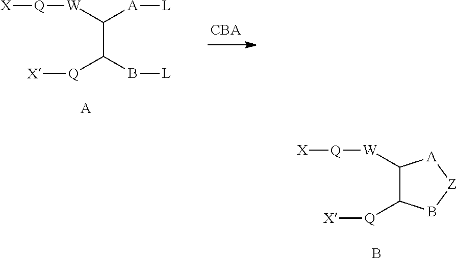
[Q](C(C([W][Q][X])[A][L])B[L])[X].[A].[Q](C1C([W][Q][X])[A][Z]B1)[X].B
